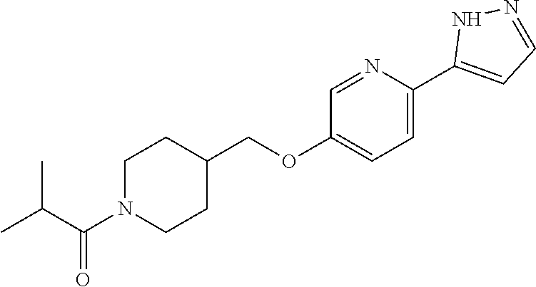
C1=NC(C2=CC=NN2)=CC=C1OCC1CCN(C(C(C)C)=O)CC1
